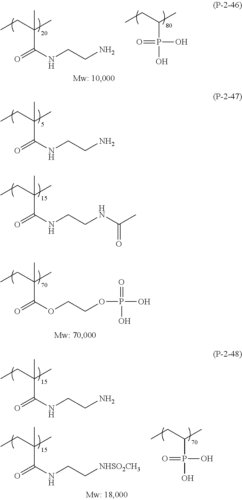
O=C(NCCN)C(CC)(C)C.O=C(NCCNC(C)=O)C(CC)(C)C.O=C(NCCN)C(CC)(C)C.O=C(OCCOP(=O)(O)O)C(CC)(C)C.P(C(CC)C)(=O)(O)O.O=C(NCCN)C(CC)(C)C.O=C(NCC[NHSO2CH3])C(CC)(C)C.P(C(CC)C)(O)(=O)O
